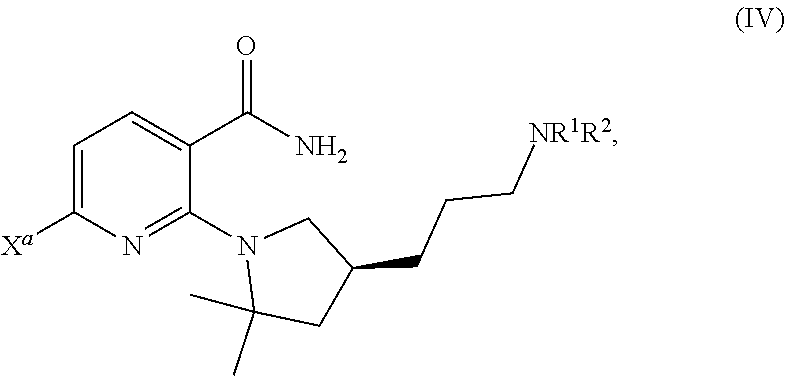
N1(C2=NC([Xa])=CC=C2C(=O)N)C(C)(C)CC(CCC[NR1R2])C1
